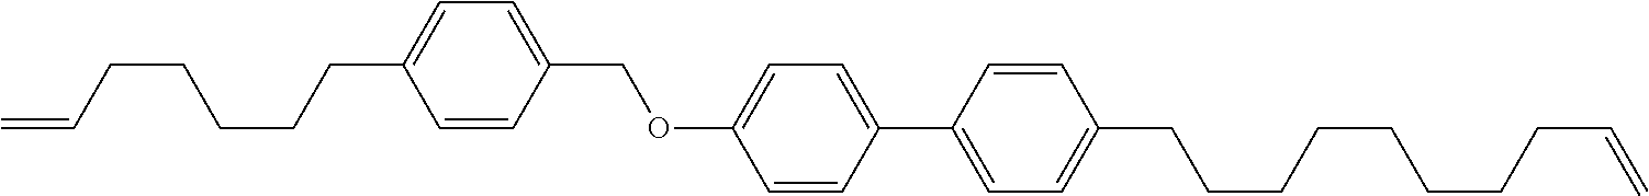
C1=CC(COC2=CC=C(C3=CC=C(CCCCCCCCC=C)C=C3)C=C2)=CC=C1CCCCCC=C
